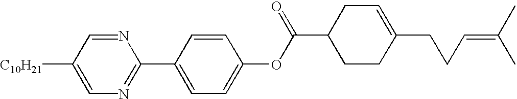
N1=C(C2=CC=C(OC(C3CCC(CCC=C(C)C)=CC3)=O)C=C2)N=CC([C10H21])=C1
